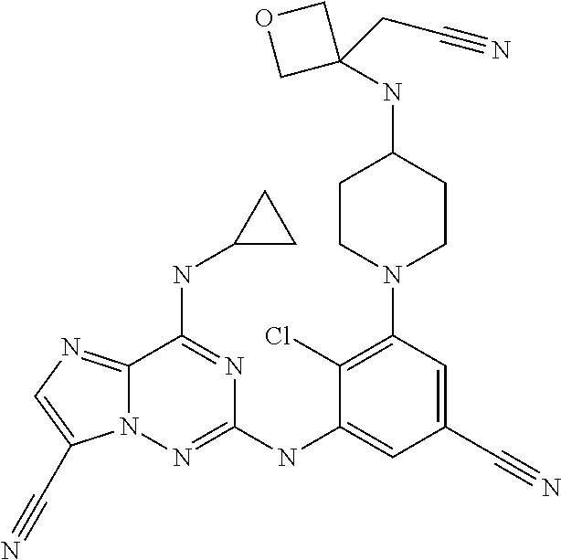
C1(Cl)=C(N2CCC(NC3(CC#N)COC3)CC2)C=C(C#N)C=C1NC1=NN2C(=NC=C2C#N)C(NC2CC2)=N1
